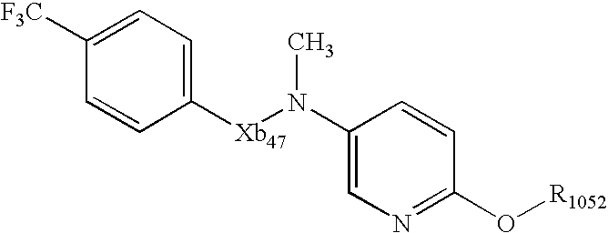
C1([F3C])=CC=C([Xb47]N(C)C2=CN=C(O[R1052])C=C2)C=C1
